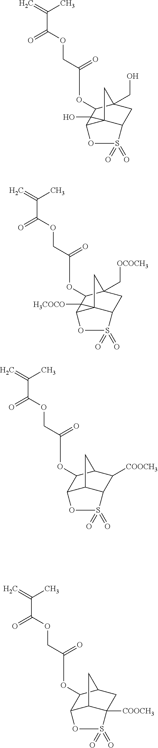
C(C(OCC(OC1C2(CO)CC3C4(C2)C(OS3(=O)=O)C41O)=O)=O)(=C)C.C(C(OCC(OC1C2(C[OCOCH3])CC3C4(C2)C(OS3(=O)=O)C41[H3COCO])=O)=O)(=C)C.C(C(OCC(OC1C2C([COOCH3])C3C(C2)C1OS3(=O)=O)=O)=O)(=C)C.C(C(OCC(OC1C2CC3([COOCH3])C(C2)C1OS3(=O)=O)=O)=O)(=C)C
